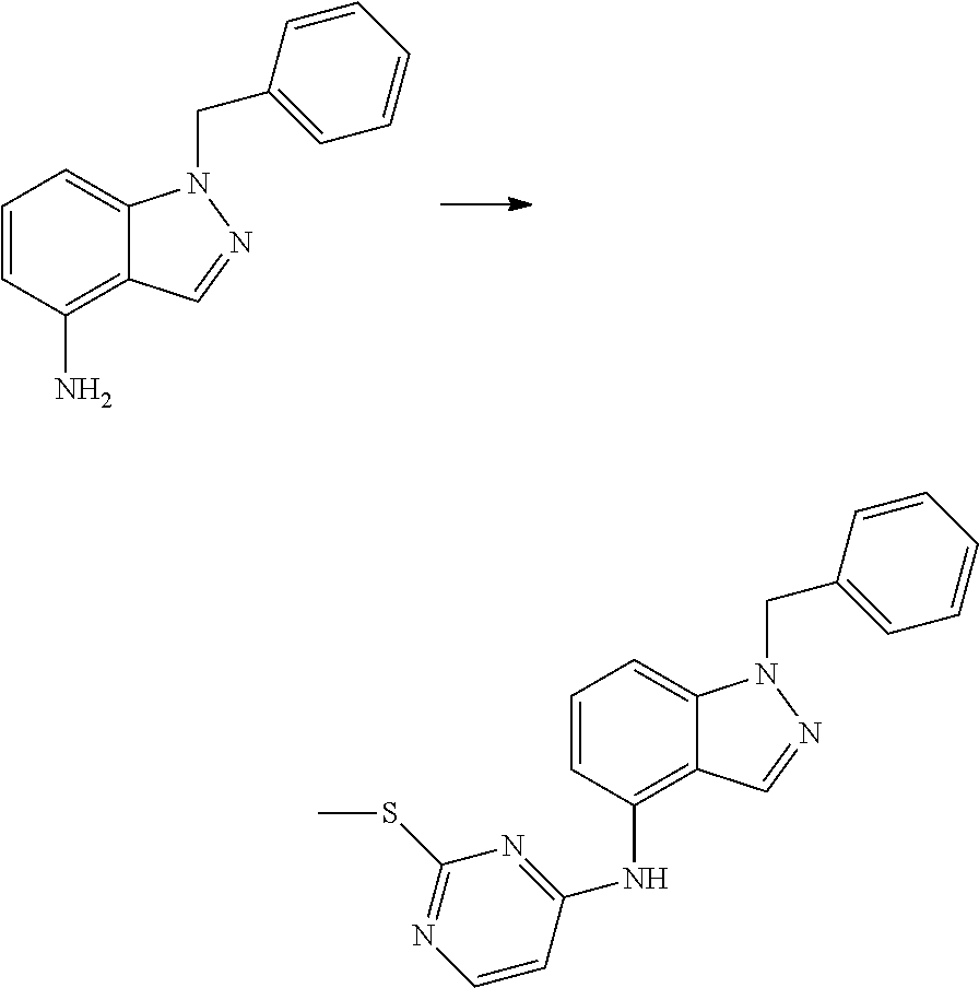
C1=CC(N)=C2C(=C1)N(CC1=CC=CC=C1)N=C2.C1=CC(NC2=NC(SC)=NC=C2)=C2C(=C1)N(CC1=CC=CC=C1)N=C2
